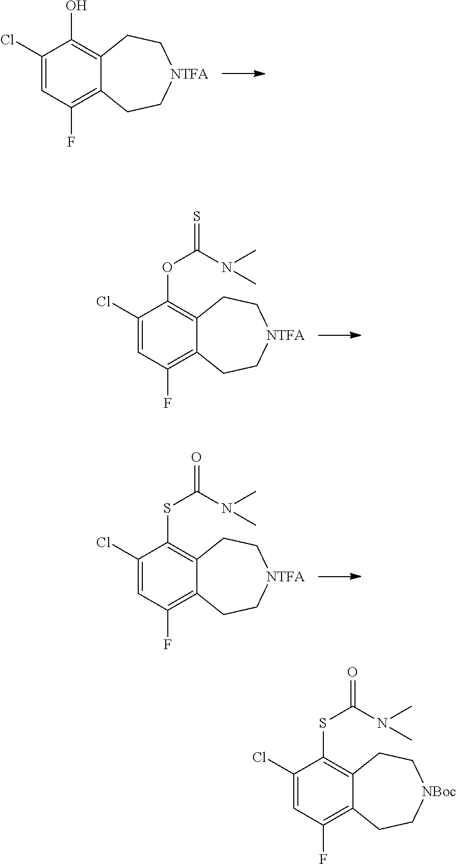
C1(Cl)=CC(F)=C2C(=C1O)CC[NTFA]CC2.C1(Cl)=CC(F)=C2C(=C1OC(N(C)C)=S)CC[NTFA]CC2.C1(Cl)=CC(F)=C2C(=C1SC(N(C)C)=O)CC[NTFA]CC2.C1(Cl)=CC(F)=C2C(=C1SC(N(C)C)=O)CC[NBoc]CC2
